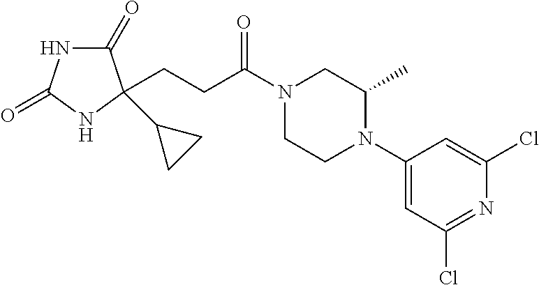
C1(=O)NC(=O)NC1(C1CC1)CCC(N1CCN(C2=CC(Cl)=NC(Cl)=C2)C(C)C1)=O
